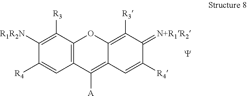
C1([R1R2N])=C([R3])C2=C(C=C1[R4])C([A])=C1C(=C([R3])C(=[N+R1R2])C([R4])=C1)O2.[Y]
